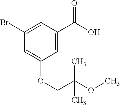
C1=C(C(=O)O)C=C(Br)C=C1OCC(C)(OC)C
